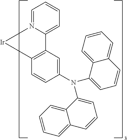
C12=C([Ir]N3=CC=CC=C13)C=CC(N(C1=CC=CC3=CC=CC=C13)C1=CC=CC3=CC=CC=C13)=C2
